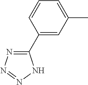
C1=C(C)C=C(C2=NN=NN2)C=C1
